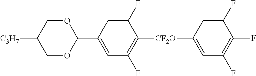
C1OC(C2=CC(F)=C([CF2O]C3=CC(F)=C(F)C(F)=C3)C(F)=C2)OCC1[C3H7]
